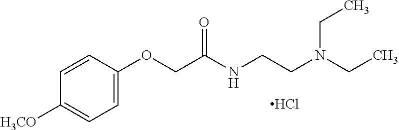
C(COC1=CC=C([H3CO])C=C1)(=O)NCCN(CC)CC.Cl
